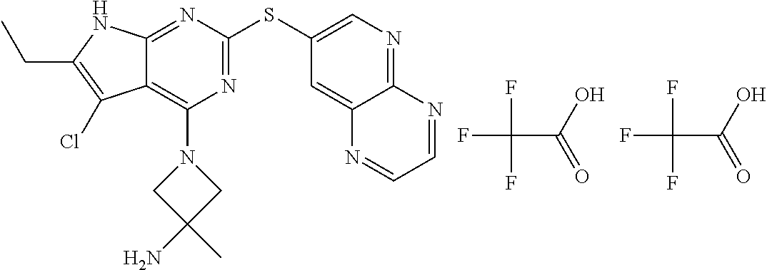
C(C1=C(Cl)C2=C(N3CC(N)(C)C3)N=C(SC3=CN=C4C(=C3)N=CC=N4)N=C2N1)C.FC(C(=O)O)(F)F.FC(C(=O)O)(F)F
